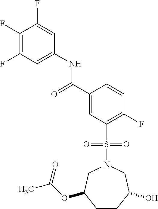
C1(F)=C(F)C=C(NC(C2=CC(S(=O)(=O)N3CC(OC(C)=O)CCC(O)C3)=C(F)C=C2)=O)C=C1F
